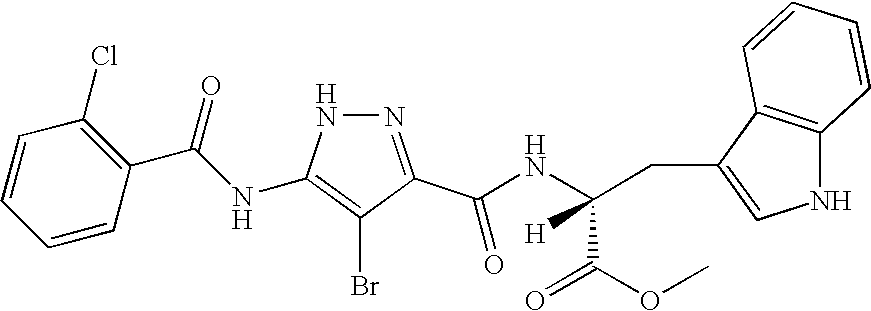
C1=CC=CC(C(=O)NC2=C(Br)C(C(=O)NC(CC3=CNC4=C3C=CC=C4)(C(=O)OC)[H])=NN2)=C1Cl
